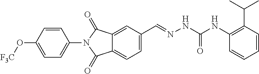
C1=CC(N2C(=O)C3=CC=C(C=NNC(NC4=C(C(C)C)C=CC=C4)=O)C=C3C2=O)=CC=C1O[F3C]
